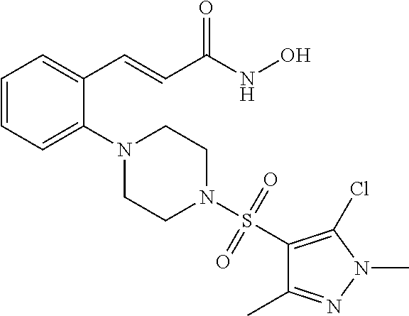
C1=CC=C(N2CCN(S(C3=C(Cl)N(C)N=C3C)(=O)=O)CC2)C(C=CC(NO)=O)=C1
